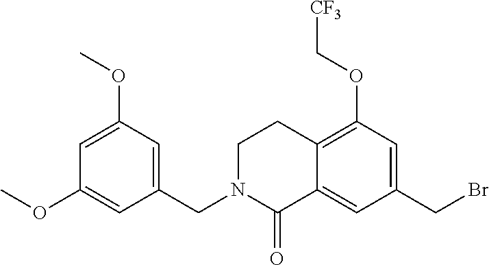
C1=C(OC)C=C(CN2C(=O)C3=CC(CBr)=CC(OC[CF3])=C3CC2)C=C1OC
